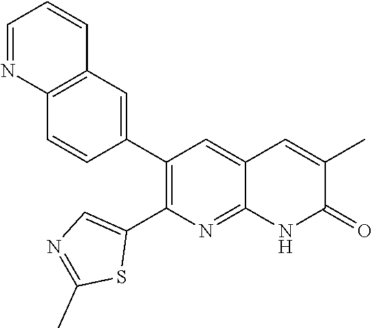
C12=C(C=C(C3=C(C4=CN=C(C)S4)N=C4C(=C3)C=C(C)C(=O)N4)C=C1)C=CC=N2
